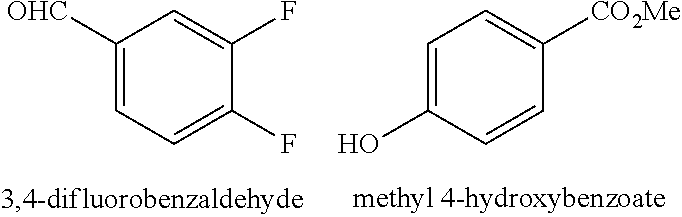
C1([OHC])=CC=C(F)C(F)=C1.C1=C(O)C=CC([CO2Me])=C1
